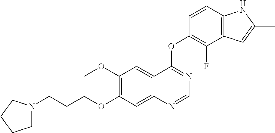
C1(OC)=C(OCCCN2CCCC2)C=C2C(=C1)C(OC1=C(F)C3=C(C=C1)NC(C)=C3)=NC=N2
